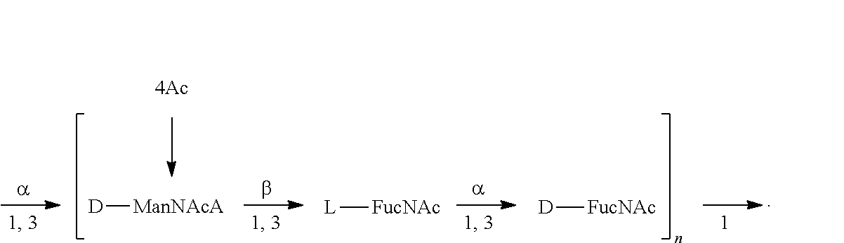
[D][ManNAcA].[L][FucNAc].[D][FucNAc]
